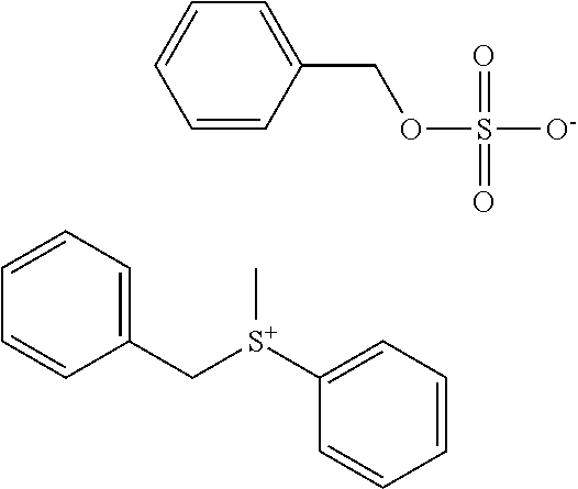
C1=CC=C(C[S+](C2=CC=CC=C2)C)C=C1.C1=CC(COS([O-])(=O)=O)=CC=C1
